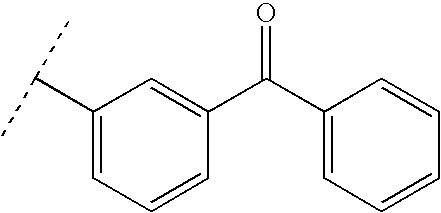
C1(C(C)C)=CC=CC(C(C2=CC=CC=C2)=O)=C1
